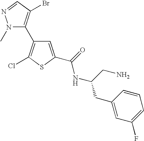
N1(C)C(C2=C(Cl)SC(C(NC(CN)CC3=CC(F)=CC=C3)=O)=C2)=C(Br)C=N1
